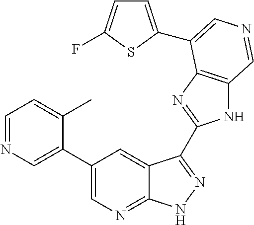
C1(C2=CN=CC=C2C)=CN=C2C(=C1)C(C1=NC3=C(N1)C=NC=C3C1=CC=C(F)S1)=NN2
